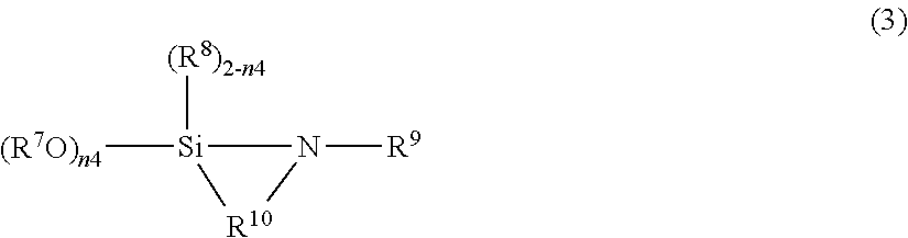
[(R8)2-n4][Si]1([(R7O)n4])N([R9])[R10]1
